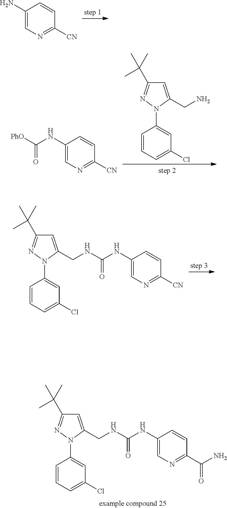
C1(NC(NCC2=CC(C(C)(C)C)=NN2C2=CC(Cl)=CC=C2)=O)=CN=C(C(N)=O)C=C1.C1(N)=CN=C([CN])C=C1.C1=C(CN)N(C2=CC(Cl)=CC=C2)N=C1C(C)(C)C.C1(NC([PhO])=O)=CN=C([CN])C=C1.C1(NC(NCC2=CC(C(C)(C)C)=NN2C2=CC(Cl)=CC=C2)=O)=CN=C([CN])C=C1
